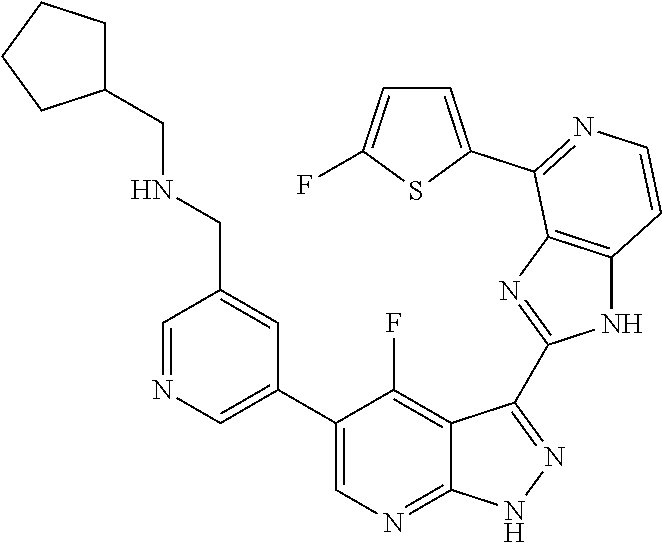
C1=NC=C(C2=CN=C3C(=C2F)C(C2=NC4=C(N2)C=CN=C4C2=CC=C(F)S2)=N[N H]3)C=C1CNCC1CCCC1
